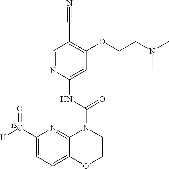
C1([13C]([H])=O)=CC=C2C(=N1)N(C(NC1=CC(OCCN(C)C)=C(C#N)C=N1)=O)CCO2
